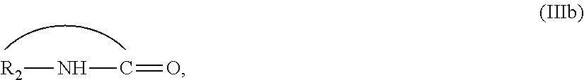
[R2]NC=O
